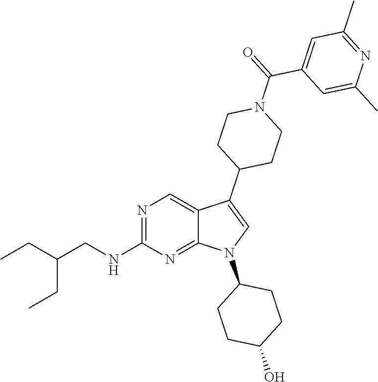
N1=C(NCC(CC)CC)N=C2C(=C1)C(C1CCN(C(=O)C3=CC(C)=NC(C)=C3)CC1)=CN2C1CCC(O)CC1
